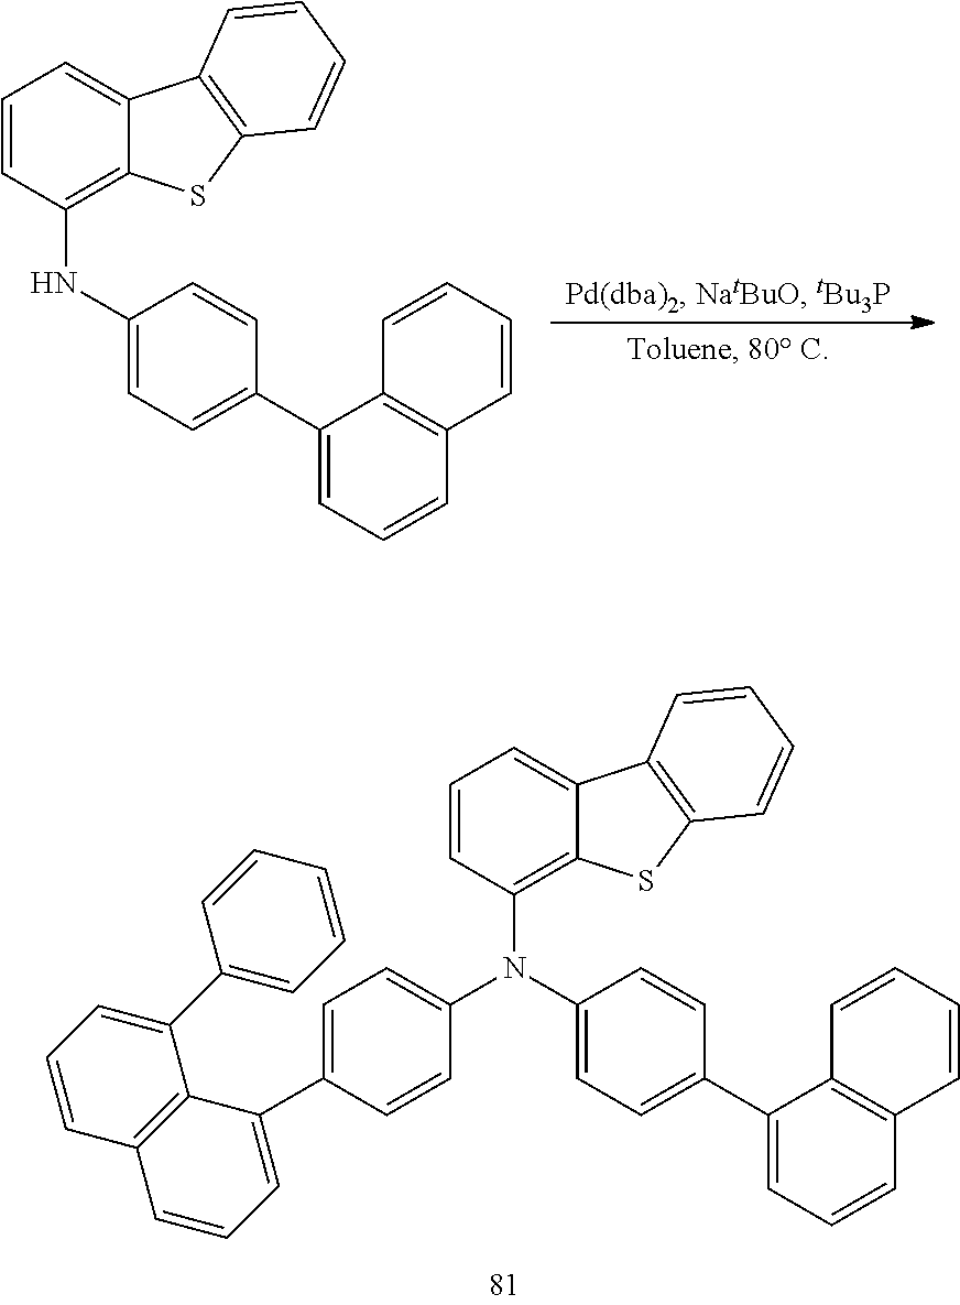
C1=C2C(=C(NC3=CC=C(C4=CC=CC5=C4C=CC=C5)C=C3)C=C1)SC1=C2C=CC=C1.C1=C2C(=C(N(C3=CC=C(C4=CC=CC5=C4C(C4=CC=CC=C4)=CC=C5)C=C3)C3=CC=C(C4=CC=CC5=C4C=CC=C5)C=C3)C=C1)SC1=C2C=CC=C1
